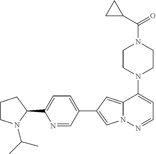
N1(C2=CC=NN3C2=CC(C2=CC=C(C4CCCN4C(C)C)N=C2)=C3)CCN(C(=O)C2CC2)CC1
